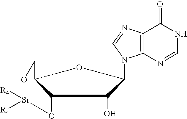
C12O[Si]([R4])([R4])OCC1OC(N1C3=C(N=C1)C(=O)NC=N3)C2O
